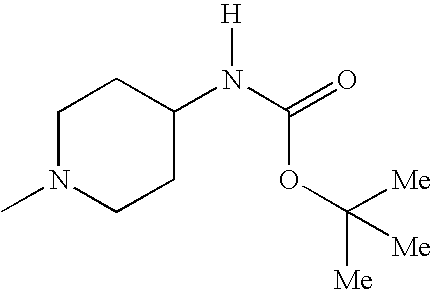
C1N(C)CCC(N(C(=O)OC([Me])([Me])[Me])[H])C1
